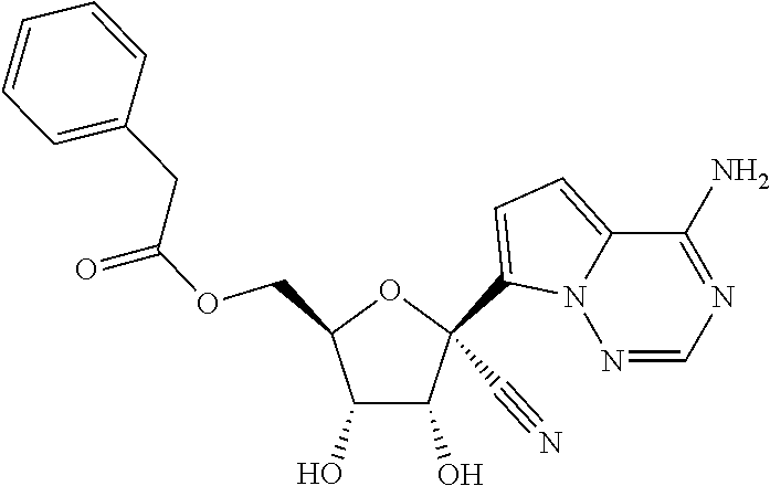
C(OCC1C(O)C(O)C(C#N)(C2=CC=C3N2N=CN=C3N)O1)(=O)CC1=CC=CC=C1
